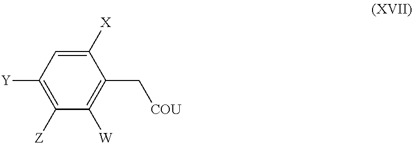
[X]C1=CC([Y])=C([Z])C([W])=C1C[COU]
